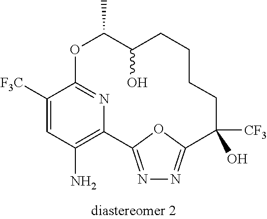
C1([F3C])=CC(N)=C2N=C1OC(C)C(O)CCCCC([CF3])(O)C1=NN=C2O1
